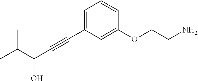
C(C#CC1=CC=CC(OCCN)=C1)(C(C)C)O
